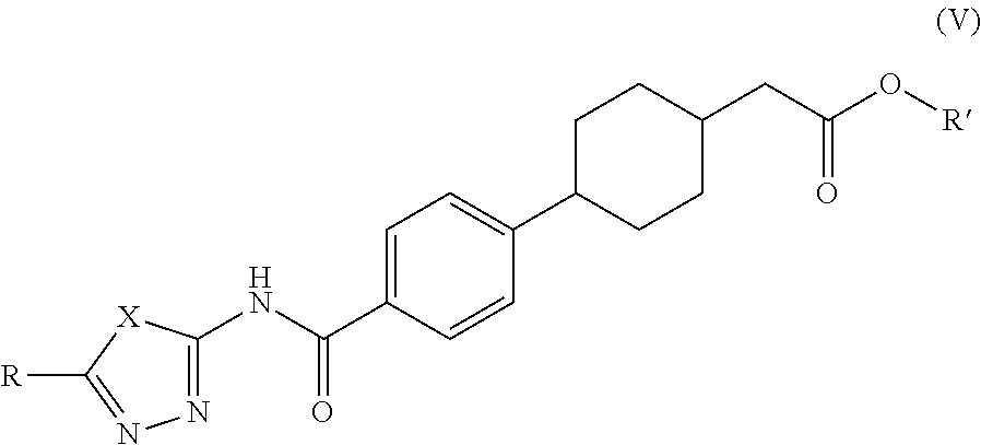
N1=C(NC(C2=CC=C(C3CCC(CC(O[R])=O)CC3)C=C2)=O)[X]C([R])=N1
